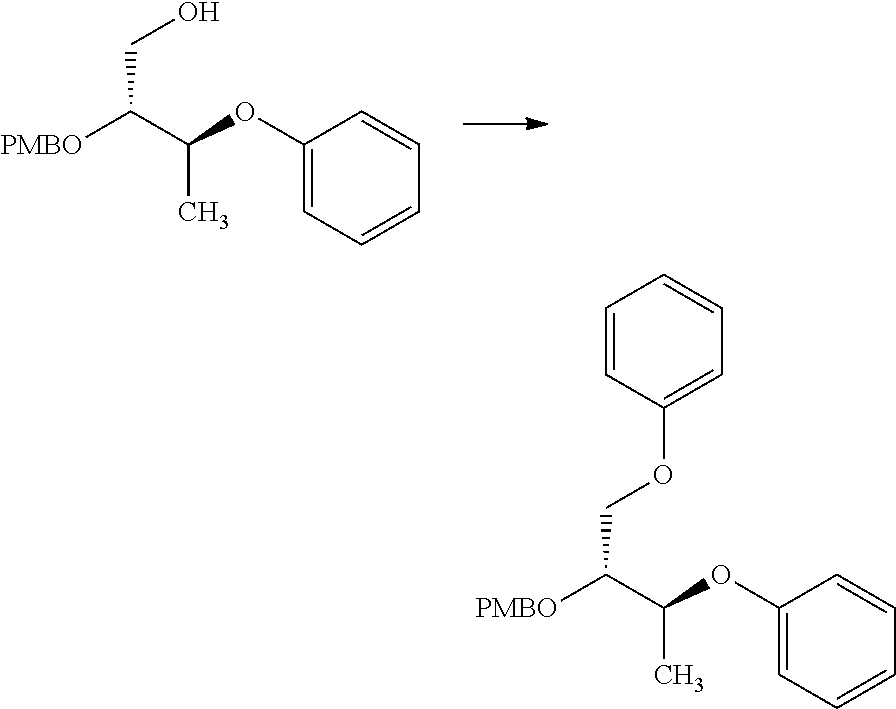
C(C(C(OC1=CC=CC=C1)C)[PMBO])O.C(C(C(OC1=CC=CC=C1)C)[PMBO])OC1=CC=CC=C1
